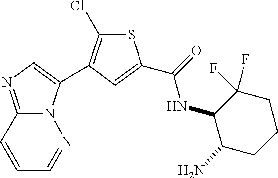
S1C(Cl)=C(C2=CN=C3N2N=CC=C3)C=C1C(=O)NC1C(N)CCCC1(F)F
